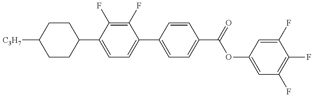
C1CC(C2=CC=C(C3=CC=C(C(OC4=CC(F)=C(F)C(F)=C4)=O)C=C3)C(F)=C2F)CCC1[C3H7]
